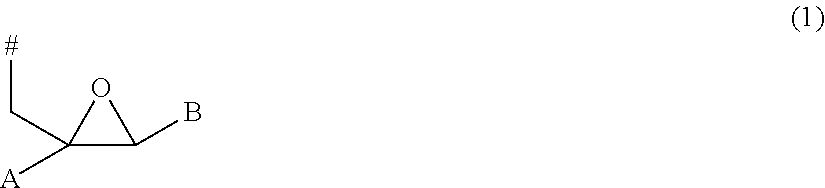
C1([A])(C[#])C(B)O1
